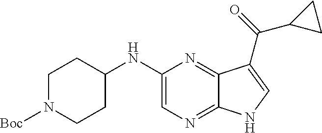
C1=C(NC2CCN([Boc])CC2)N=C2C(=N1)NC=C2C(=O)C1CC1
